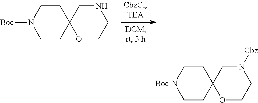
C1CNCCC12OCCN([Cbz])C2.[Boc].C1CN([Boc])CCC12OCCNC2
